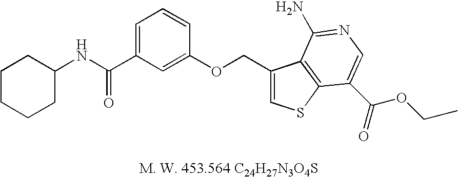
C1CCCC(NC(C2=CC=CC(OCC3=CSC4=C3C(N)=NC=C4C(OCC)=O)=C2)=O)C1
